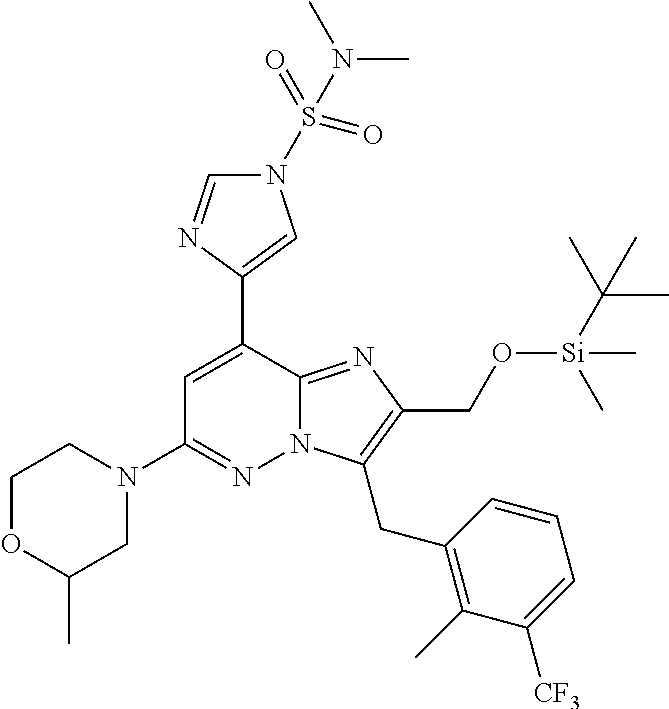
C1(C2=CN(S(N(C)C)(=O)=O)C=N2)=CC(N2CCOC(C)C2)=NN2C1=NC(CO[Si](C(C)(C)C)(C)C)=C2CC1=C(C)C([CF3])=CC=C1
